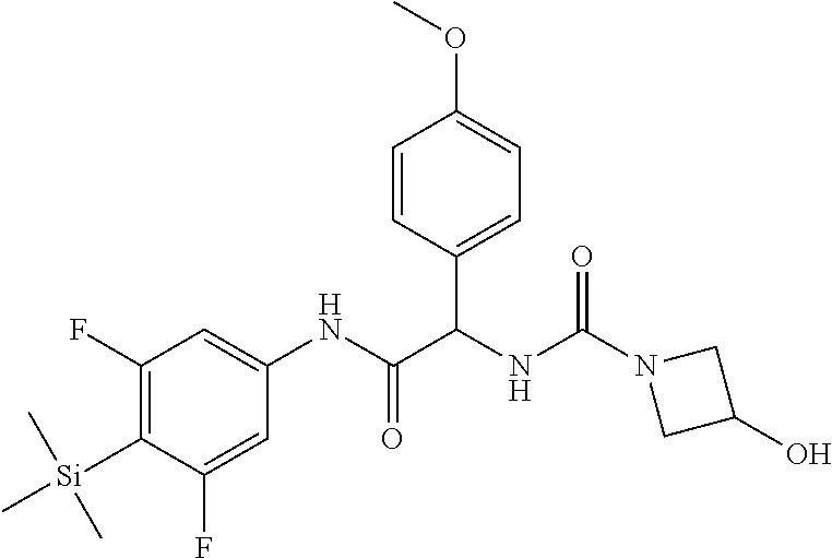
C1=CC(C(NC(N2CC(O)C2)=O)C(NC2=CC(F)=C([Si](C)(C)C)C(F)=C2)=O)=CC=C1OC
